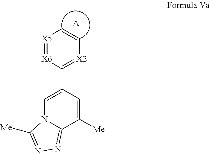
C1=C(C2=[X2]C=C[X5]=[X6]2)C=C([Me])C2=NN=C([Me])N12.[A]
